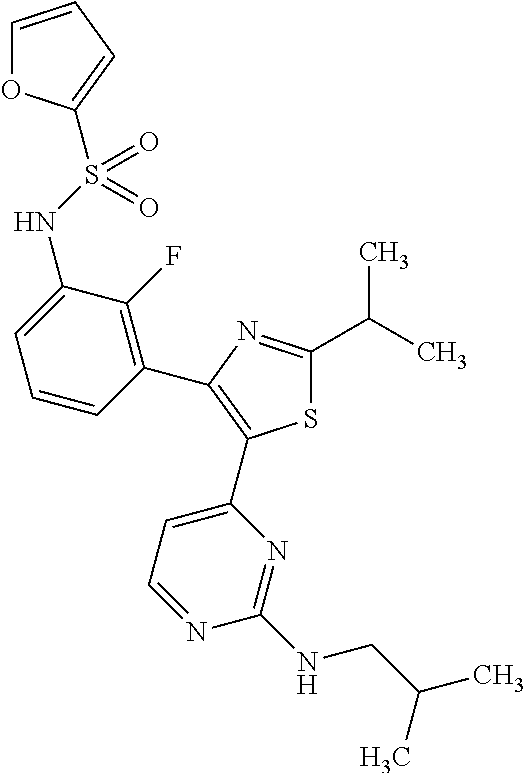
C1=C(NS(C2=CC=CO2)(=O)=O)C(F)=C(C2=C(C3=CC=NC(NCC(C)C)=N3)SC(C(C)C)=N2)C=C1
